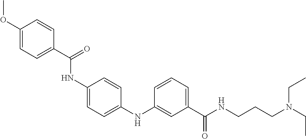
C1(NC(C2=CC=C(OC)C=C2)=O)=CC=C(NC2=CC(C(NCCCN(CC)CC)=O)=CC=C2)C=C1
